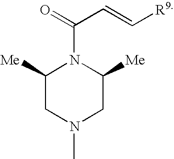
C1([Me])CN(C)CC([Me])N1C(C=C[R9])=O
